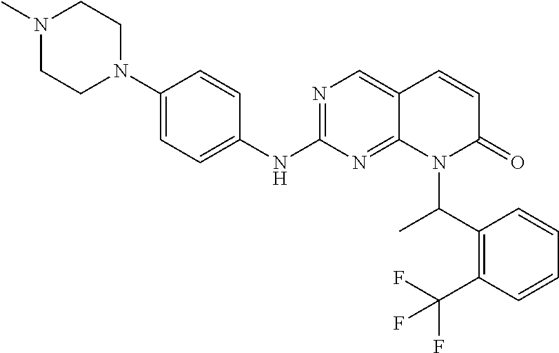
N1(C2=CC=C(NC3=NC=C4C(=N3)N(C(C3=C(C(F)(F)F)C=CC=C3)C)C(=O)C=C4)C=C2)CCN(C)CC1
